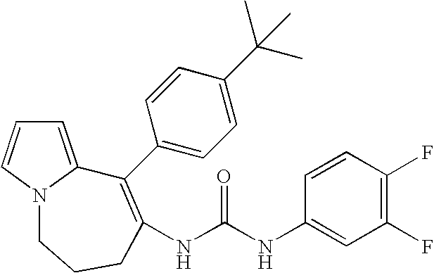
C1=C2N(C=C1)CCCC(NC(NC1=CC(F)=C(F)C=C1)=O)=C2C1=CC=C(C(C)(C)C)C=C1
